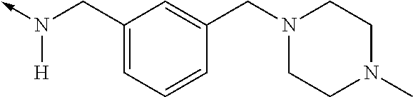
N([H])(CC1=CC=CC(CN2CCN(C)CC2)=C1)->C
